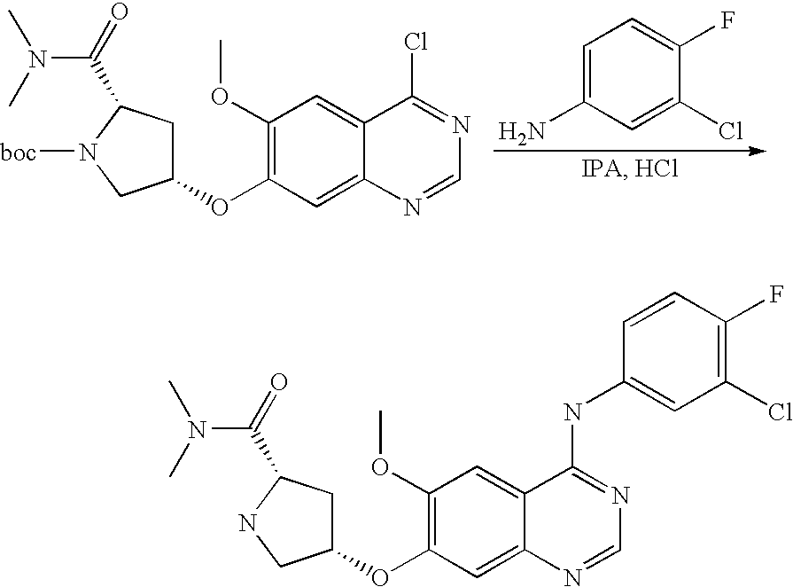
C1=C(N)C=C(Cl)C(F)=C1.C1(OC)=C(OC2CC(C(N(C)C)=O)N([boc])C2)C=C2C(=C1)C(Cl)=NC=N2.C1(OC)=C(OC2CC(C(N(C)C)=O)NC2)C=C2C(=C1)C(NC1=CC(Cl)=C(F)C=C1)=NC=N2
